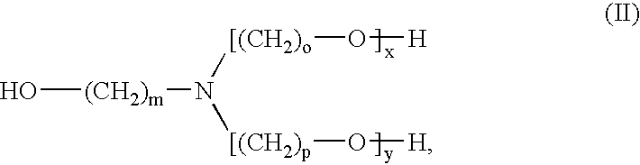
O[(CH2)m]N([[(CH2)p]O[H])[[(CH2)o]O[H]
